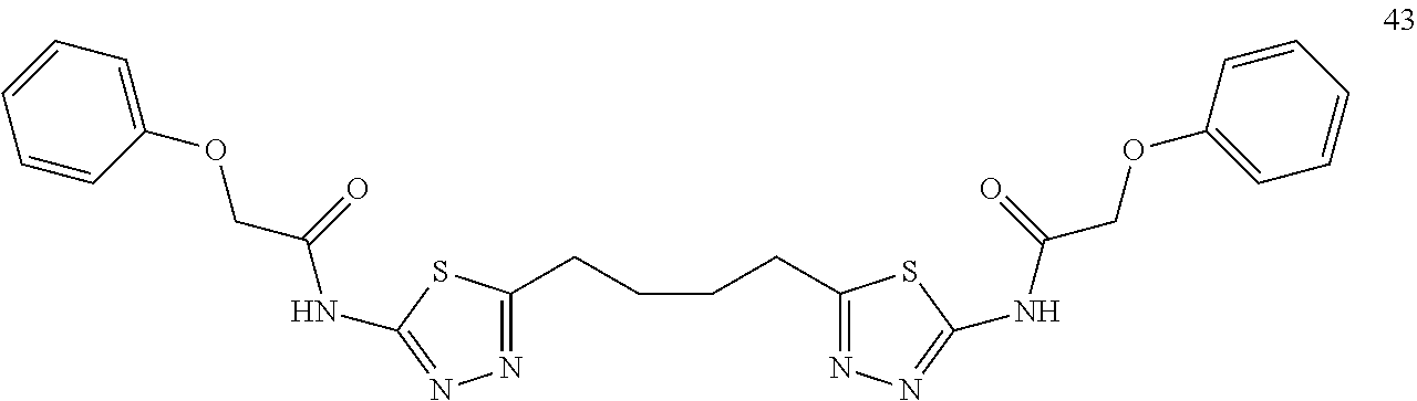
C(CCCC1=NN=C(NC(COC2=CC=CC=C2)=O)S1)C1=NN=C(NC(COC2=CC=CC=C2)=O)S1
